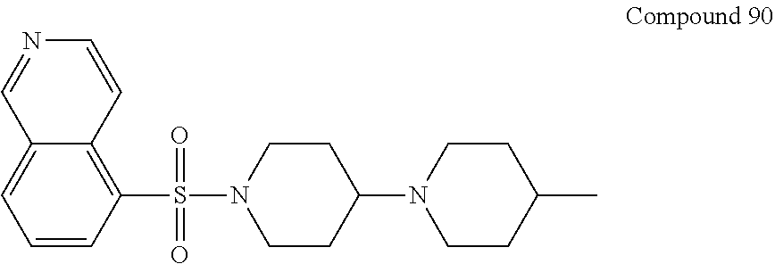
C1CN(S(=O)(=O)C2=C3C(=CC=C2)C=NC=C3)CCC1N1CCC(C)CC1
